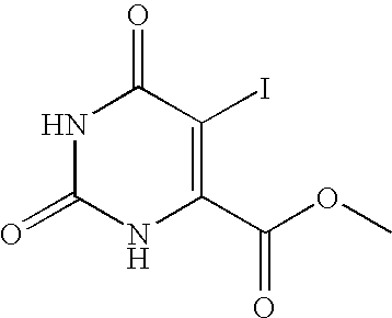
N1C(=O)NC(C(OC)=O)=C(I)C1=O
